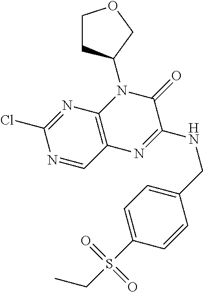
N1=CC2=C(N=C1Cl)N(C1CCOC1)C(=O)C(NCC1=CC=C(S(CC)(=O)=O)C=C1)=N2
